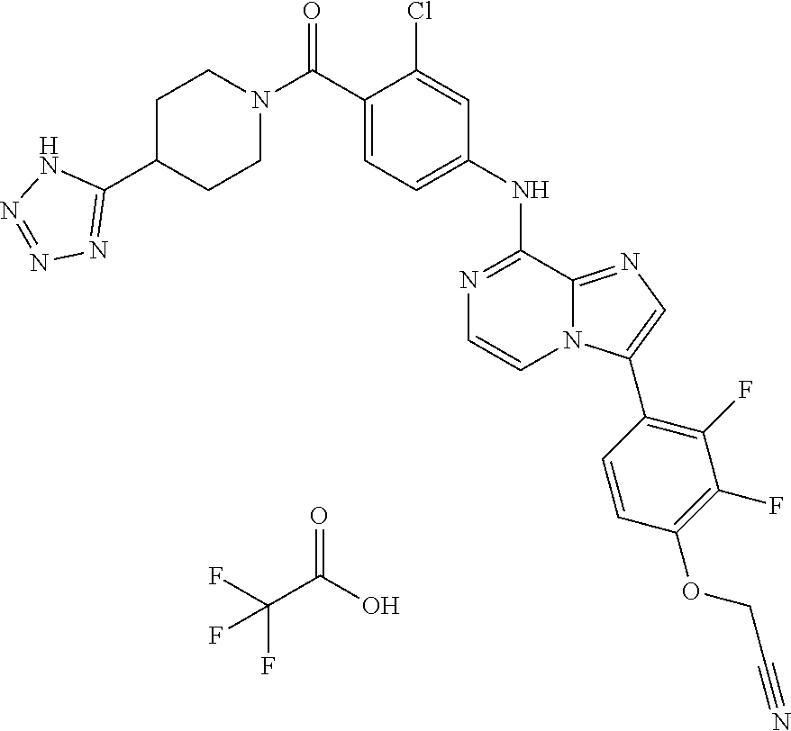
N1=C(NC2=CC=C(C(N3CCC(C4=NN=NN4)CC3)=O)C(Cl)=C2)C2=NC=C(C3=C(F)C(F)=C(OCC#N)C=C3)N2C=C1.O=C(C(F)(F)F)O
